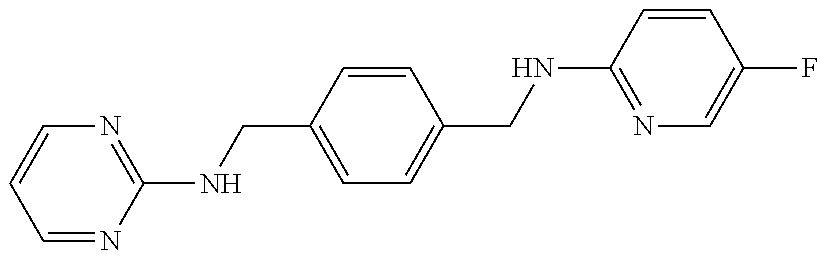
C1=NC(NCC2=CC=C(CNC3=NC=C(F)C=C3)C=C2)=NC=C1
